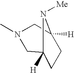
C12([H])CN(C)CC([H])(N1[Me])CC2
